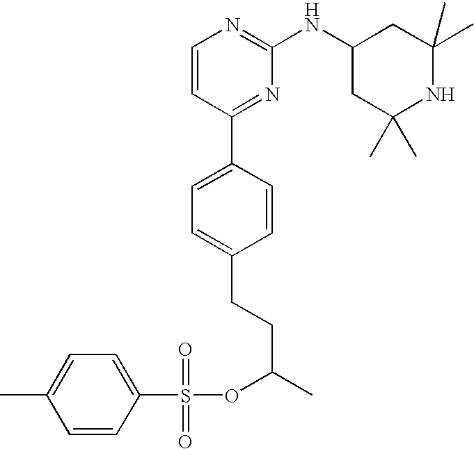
C1=CC(C2=CC=C(CCC(C)OS(=O)(=O)C3=CC=C(C)C=C3)C=C2)=NC(NC2CC(C)(C)NC(C)(C)C2)=N1
